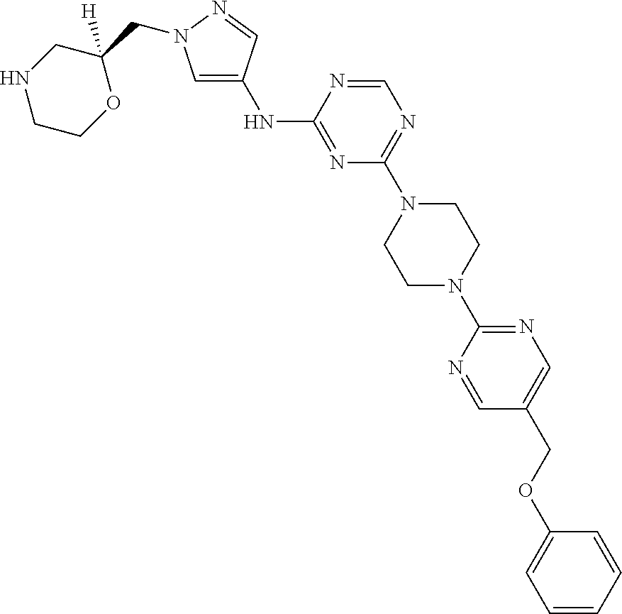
N(C1=NC(N2CCN(C3=NC=C(COC4=CC=CC=C4)C=N3)CC2)=NC=N1)C1=CN(CC2([H])CNCCO2)N=C1
